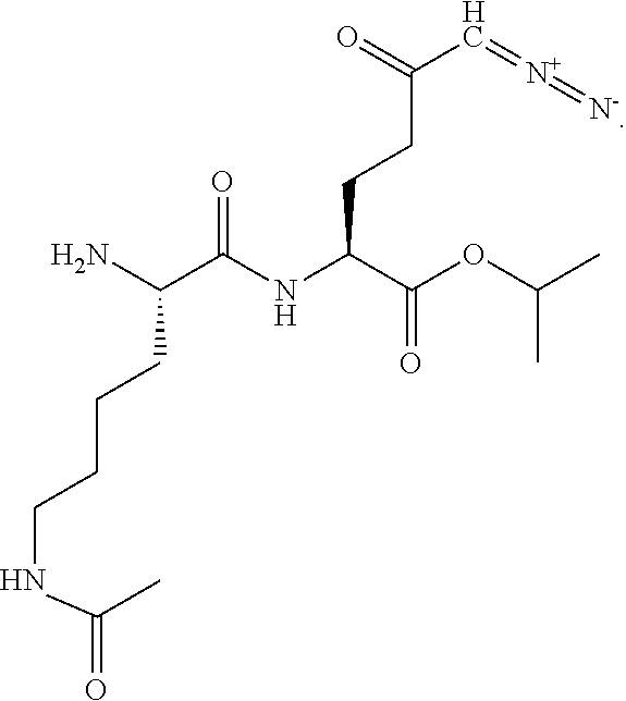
C(C(NC(C(OC(C)C)=O)CCC(=O)C=[N+]=[N-])=O)(CCCCNC(C)=O)N.[H]
